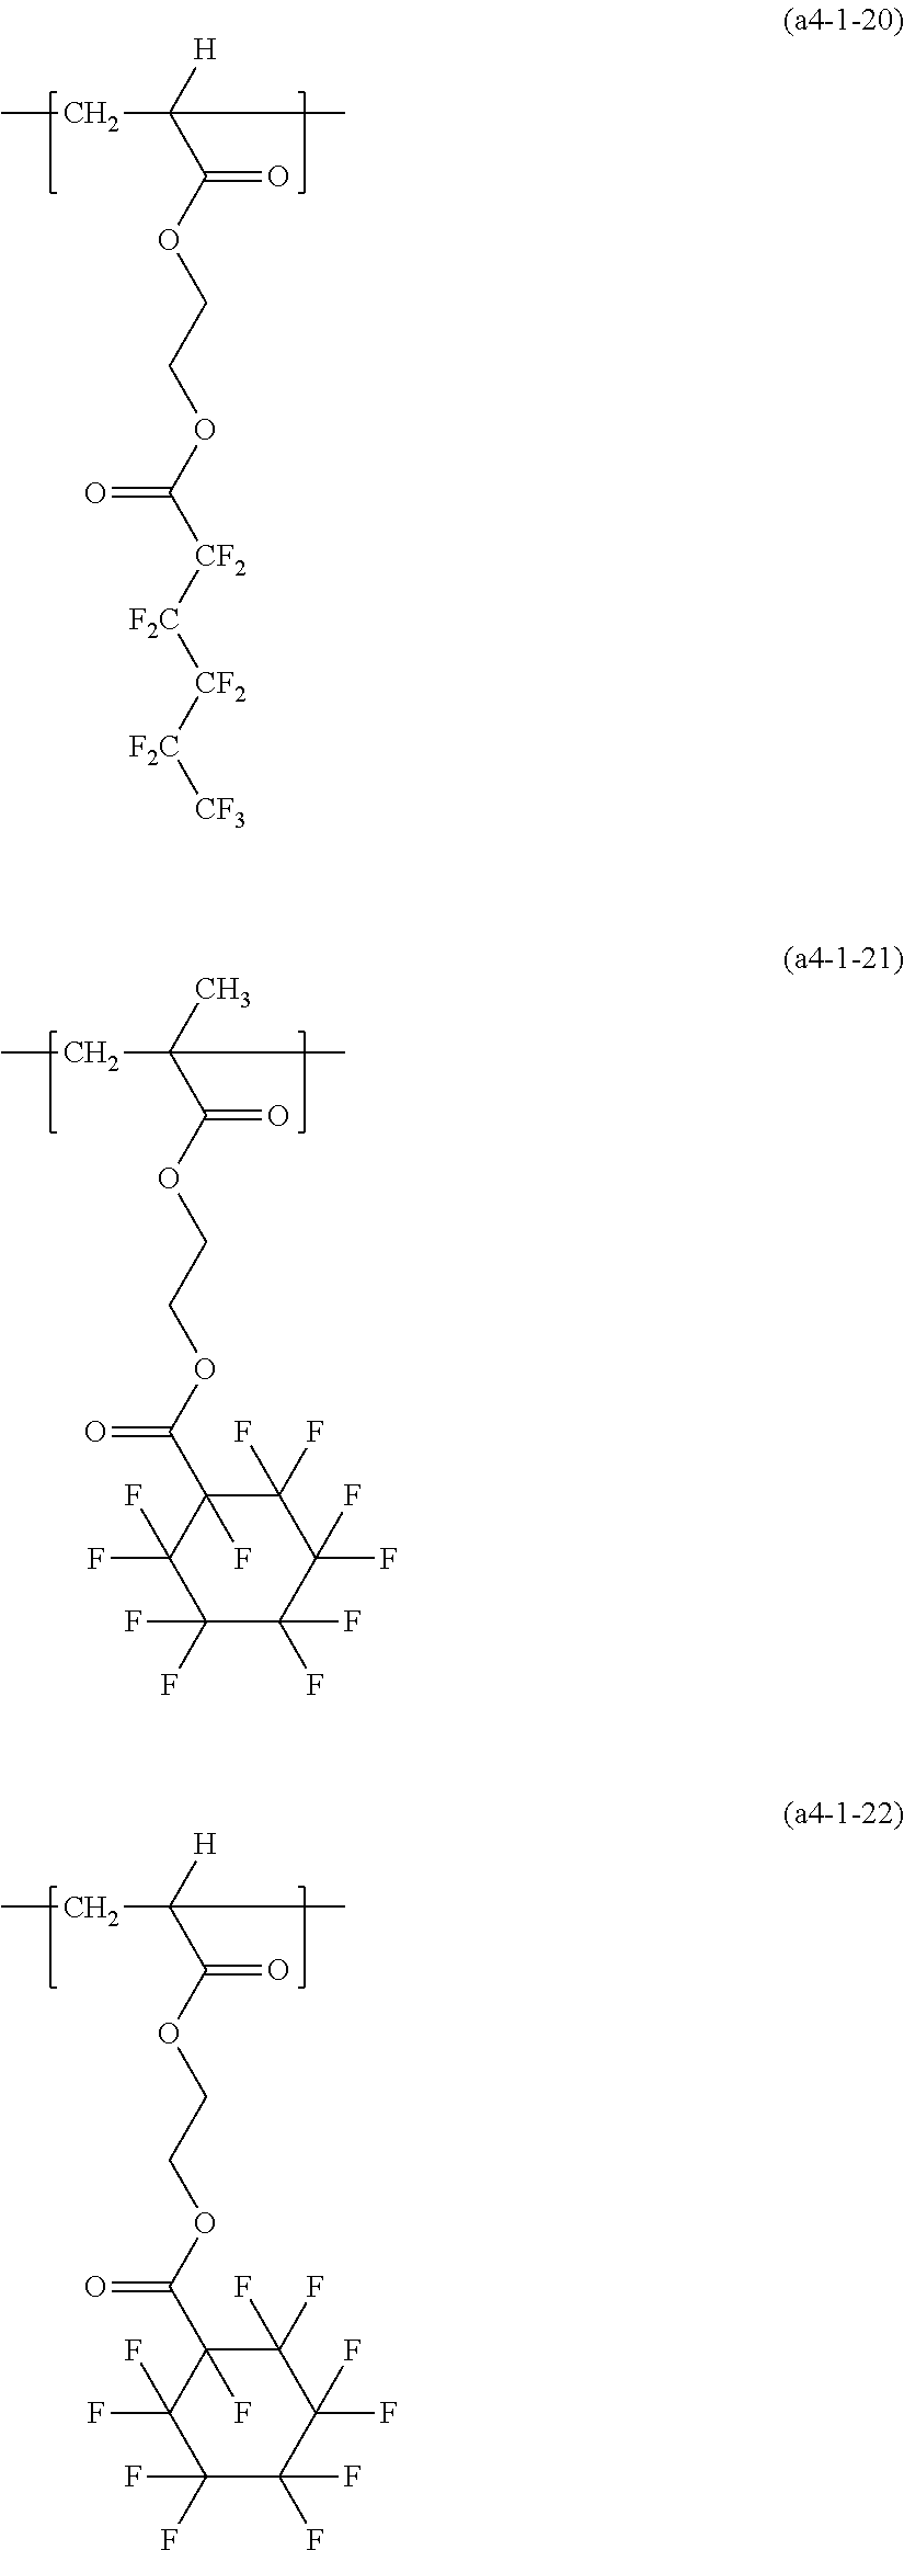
CCC(C(OCCOC(=O)[CF2][F2C][CF2][F2C][CF3])=O)([H])C.CCC(C(OCCOC(=O)C1(F)C(F)(F)C(F)(F)C(F)(F)C(F)(F)C1(F)F)=O)(C)C.CCC(C(OCCOC(=O)C1(F)C(F)(F)C(F)(F)C(F)(F)C(F)(F)C1(F)F)=O)([H])C
